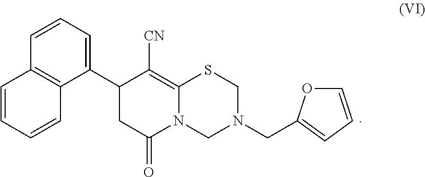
C1=CC=CC2=C1C=CC=C2C1CC(=O)N2C(=C1[CN])SCN(CC1=CC=CO1)C2
